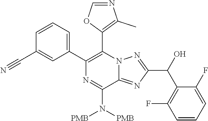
C1(C2=CC=CC(C#N)=C2)=C(C2=C(C)N=CO2)N2C(=NC(C(O)C3=C(F)C=CC=C3F)=N2)C(N([PMB])[PMB])=N1
